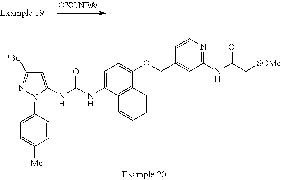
C1=C(NC(=O)NC2=CC([tBu])=NN2C2=CC=C([Me])C=C2)C2=C(C(OCC3=CC(NC(=O)C[SOMe])=NC=C3)=C1)C=CC=C2
